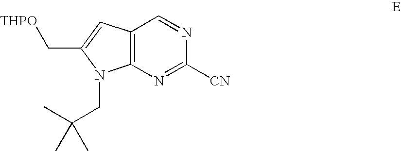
C12=C(N=C([CN])N=C1)N(CC(C)(C)C)C(C[THPO])=C2
